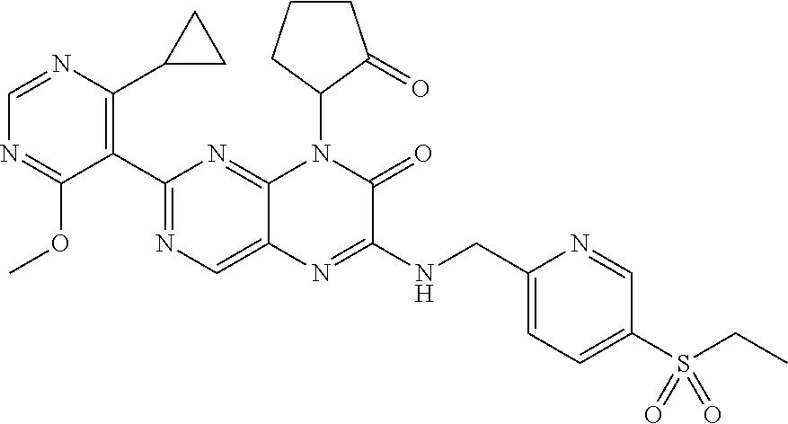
C1=NC(C2CC2)=C(C2=NC=C3C(=N2)N(C2CCCC2=O)C(=O)C(NCC2=CC=C(S(CC)(=O)=O)C=N2)=N3)C(OC)=N1
